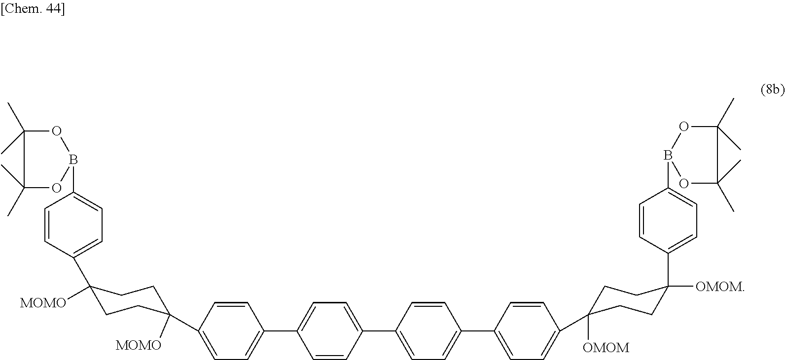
C1=CC(C2=CC=C(C3=CC=C(C4([OMOM])CCC([OMOM])(C5=CC=C(B6OC(C)(C)C(C)(C)O6)C=C5)CC4)C=C3)C=C2)=CC=C1C1=CC=C(C2([MOMO])CCC(C3=CC=C(B4OC(C)(C)C(C)(C)O4)C=C3)([MOMO])CC2)C=C1
